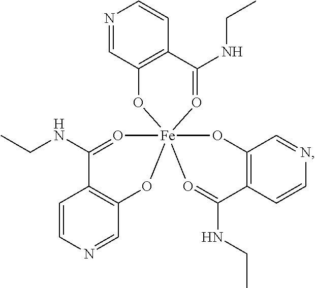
C12=C(C(NCC)=O[Fe]34(O1)(OC1=C(C=CN=C1)C(NCC)=O3)OC1=C(C=CN=C1)C(NCC)=O4)C=CN=C2
